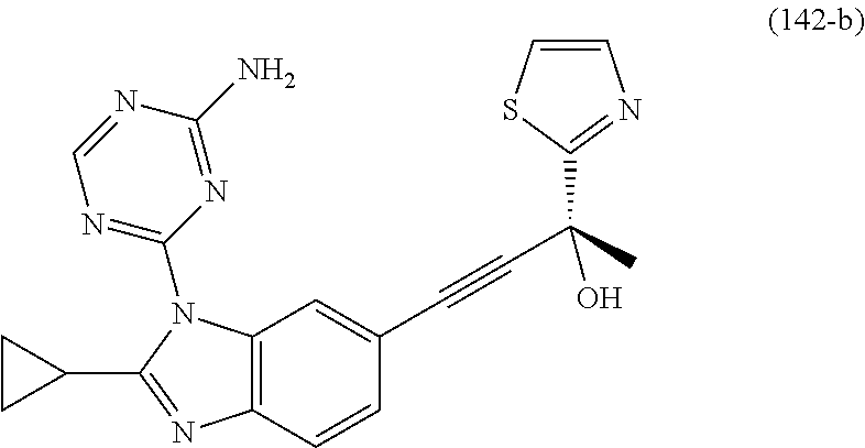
C1(C2=NC3=C(N2C2=NC=NC(N)=N2)C=C(C#CC(O)(C)C2=NC=CS2)C=C3)CC1
